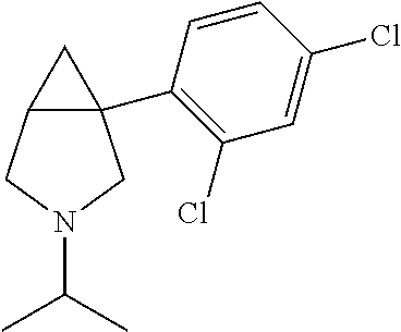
C12(C3=C(Cl)C=C(Cl)C=C3)C(CN(C(C)C)C1)C2
